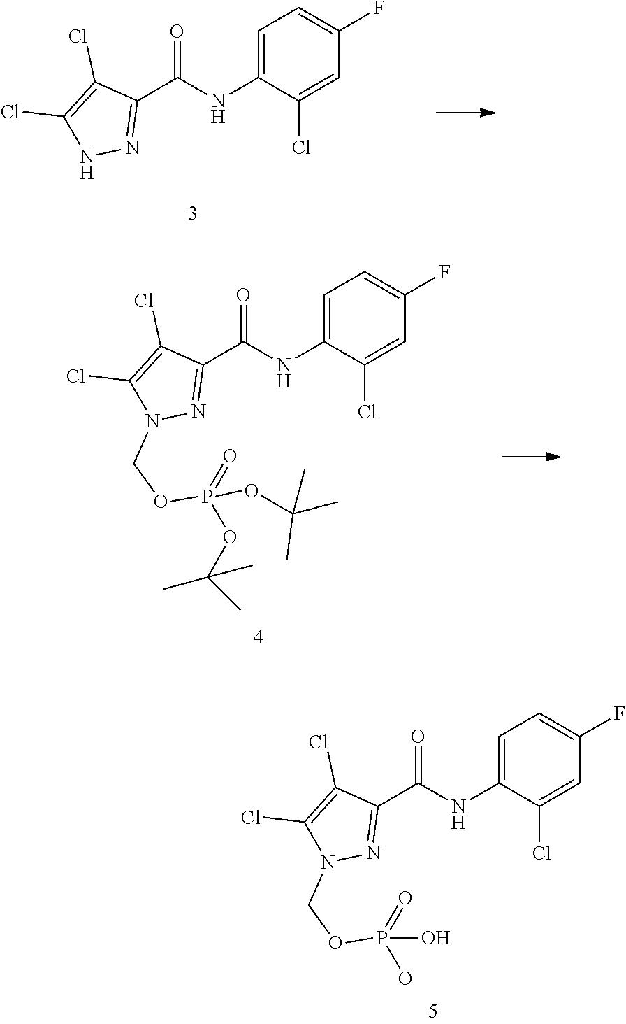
C1(C(NC2=CC=C(F)C=C2Cl)=O)=NN(COP(=O)(O)O)C(Cl)=C1Cl.C1(C(NC2=CC=C(F)C=C2Cl)=O)=NNC(Cl)=C1Cl.C1(C(NC2=CC=C(F)C=C2Cl)=O)=NN(COP(OC(C)(C)C)(=O)OC(C)(C)C)C(Cl)=C1Cl
